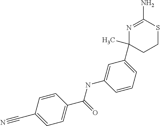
C1(C)(C2=CC=CC(NC(C3=CC=C(C#N)C=C3)=O)=C2)N=C(N)SCC1
